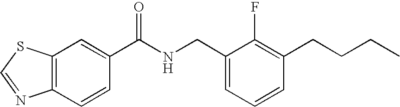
C12=C(C=C(C(NCC3=CC=CC(CCCC)=C3F)=O)C=C1)SC=N2
